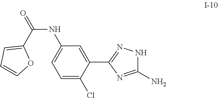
C(NC1=CC=C(Cl)C(C2=NNC(N)=N2)=C1)(=O)C1=CC=CO1
